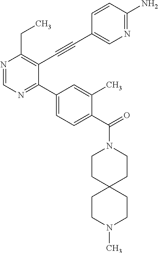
N1=CN=C(C2=CC=C(C(=O)N3CCC4(CC3)CCN(C)CC4)C(C)=C2)C(C#CC2=CN=C(N)C=C2)=C1CC
